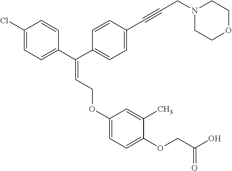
C1=C(OCC=C(C2=CC=C(Cl)C=C2)C2=CC=C(C#CCN3CCOCC3)C=C2)C=C(C)C(OCC(O)=O)=C1
